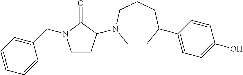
C1CC(N2CCC(C3=CC=C(O)C=C3)CCC2)C(=O)N1CC1=CC=CC=C1
